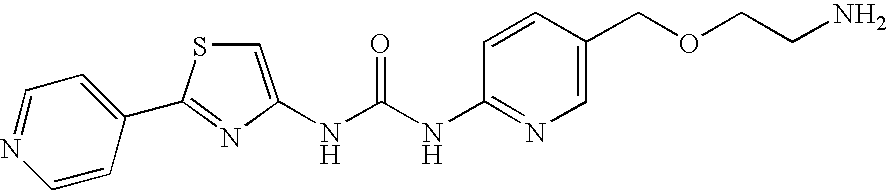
N(C(NC1=NC=C(COCCN)C=C1)=O)C1=CSC(C2=CC=NC=C2)=N1
